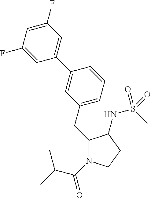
C(C1N(C(C(C)C)=O)CCC1NS(C)(=O)=O)C1=CC=CC(C2=CC(F)=CC(F)=C2)=C1
